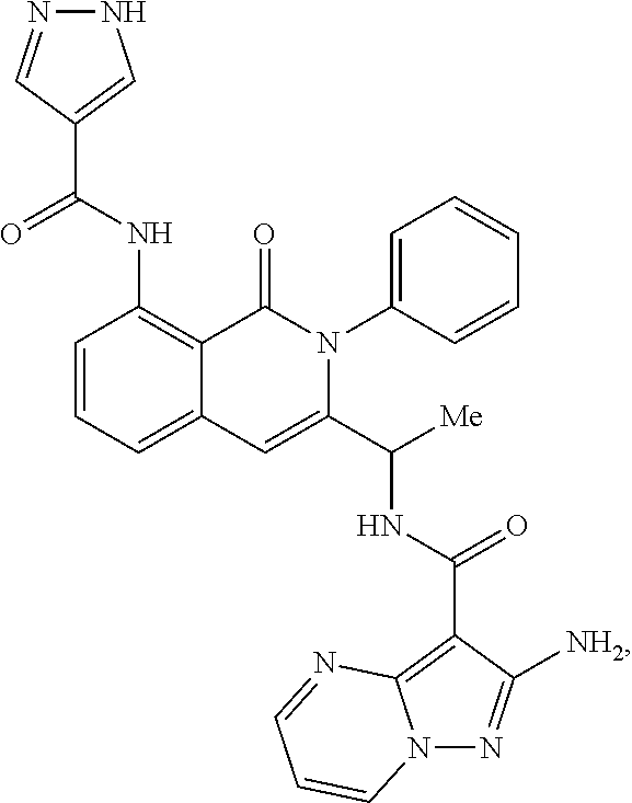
C1=CC=C2C(=C1NC(C1=CNN=C1)=O)C(=O)N(C1=CC=CC=C1)C(C([Me])NC(C1=C3N(N=C1[NH2])C=CC=N3)=O)=C2
